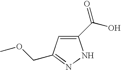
C1(C(O)=O)=CC(COC)=NN1
